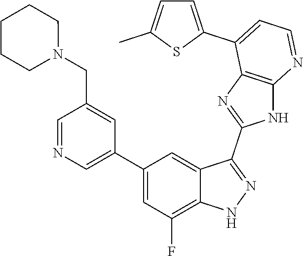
C1=NC=C(C2=CC(F)=C3C(=C2)C(C2=NC4=C(N2)N=CC=C4C2=CC=C(C)S2)=NN3)C=C1CN1CCCCC1
